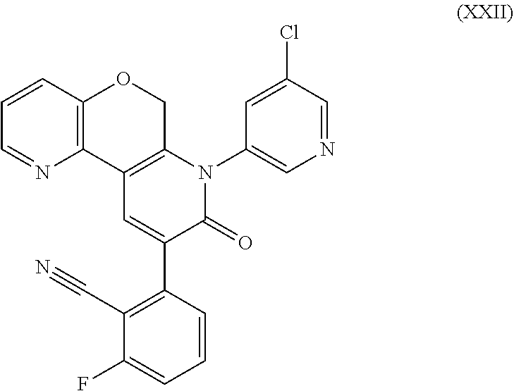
C12=C(COC3=C1N=CC=C3)N(C1=CN=CC(Cl)=C1)C(=O)C(C1=C(C#N)C(F)=CC=C1)=C2
